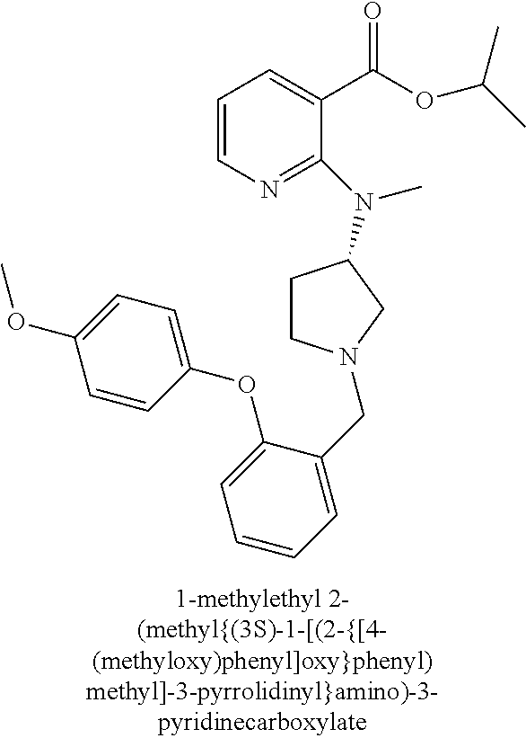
C1=CN=C(N(C)C2CCN(CC3=CC=CC=C3OC3=CC=C(OC)C=C3)C2)C(C(OC(C)C)=O)=C1
